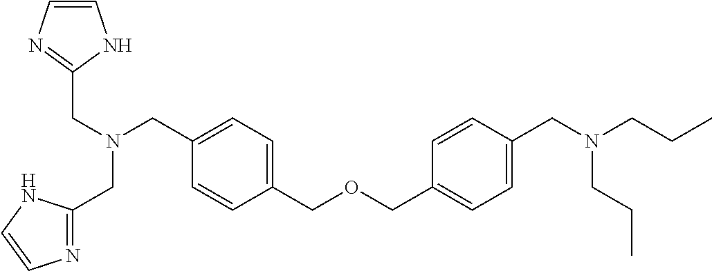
C1=C(COCC2=CC=C(CN(CCC)CCC)C=C2)C=CC(CN(CC2=NC=CN2)CC2=NC=CN2)=C1
